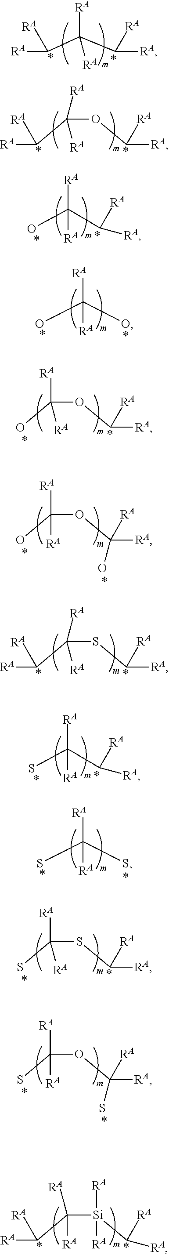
[RA]C(C(C([RA])[RA])([RA])[RA])[RA].[RA]C(C(OC([RA])[RA])([RA])[RA])[RA].OC(OC([RA])[RA])([RA])[RA].[RA]C(C(SC([RA])[RA])([RA])[RA])[RA].SC(SC([RA])[RA])([RA])[RA].[RA]C(C([Si](C([RA])[RA])([RA])[RA])([RA])[RA])[RA].[RA]C(C([RA])[RA])(O)[RA].[RA]C(O)(O)[RA].OC(OC([RA])([RA])O)([RA])[RA].[RA]C(C([RA])[RA])(S)[RA].[RA]C(S)(S)[RA].SC(OC([RA])([RA])S)([RA])[RA]
